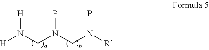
[H]N(CN(CN([R])P)P)[H]
